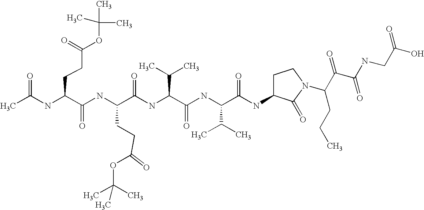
CC(NC(C(NC(C(NC(C(C)C)C(=O)NC(C(C)C)C(=O)NC1CCN(C(CCC)C(C(NCC(O)=O)=O)=O)C1=O)=O)CCC(OC(C)(C)C)=O)=O)CCC(OC(C)(C)C)=O)=O
